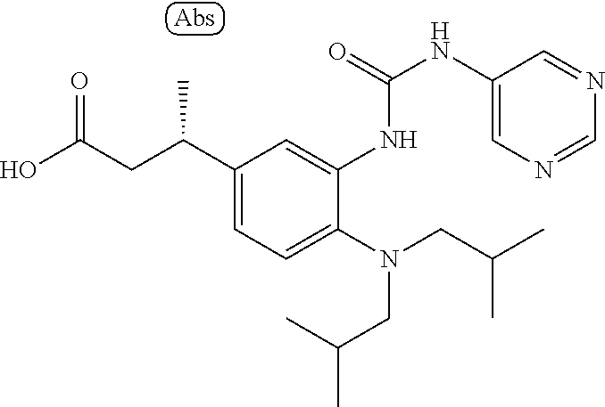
C1(C(CC(O)=O)C)=CC=C(N(CC(C)C)CC(C)C)C(NC(NC2=CN=CN=C2)=O)=C1
